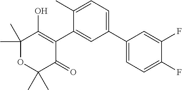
C1(C)=CC=C(C2=CC=C(F)C(F)=C2)C=C1C1=C(O)C(C)(C)OC(C)(C)C1=O
